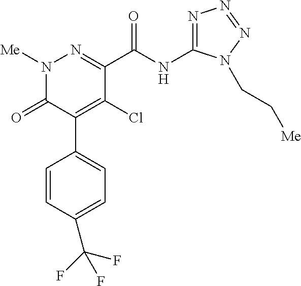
C1(C(NC2=NN=NN2CC[Me])=O)=NN([Me])C(=O)C(C2=CC=C(C(F)(F)F)C=C2)=C1Cl
